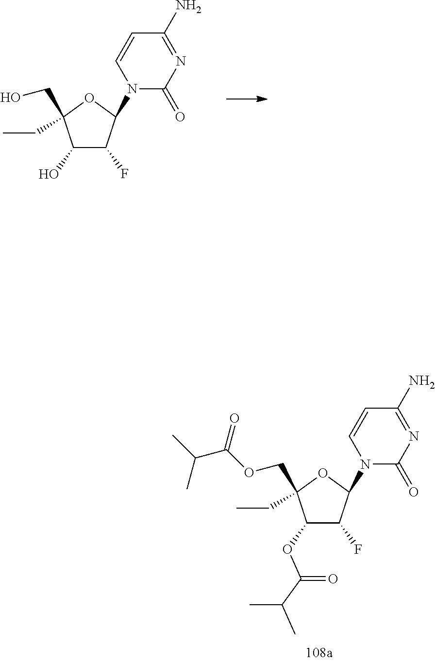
C1(O)C(F)C(N2C(=O)N=C(N)C=C2)OC1(CO)CC.C1(OC(C(C)C)=O)C(F)C(N2C(=O)N=C(N)C=C2)OC1(COC(C(C)C)=O)CC
